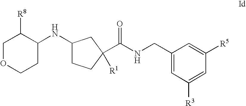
C1OCCC(NC2CCC(C(NCC3=CC([R3])=CC([R5])=C3)=O)([R1])C2)C1[R8]
